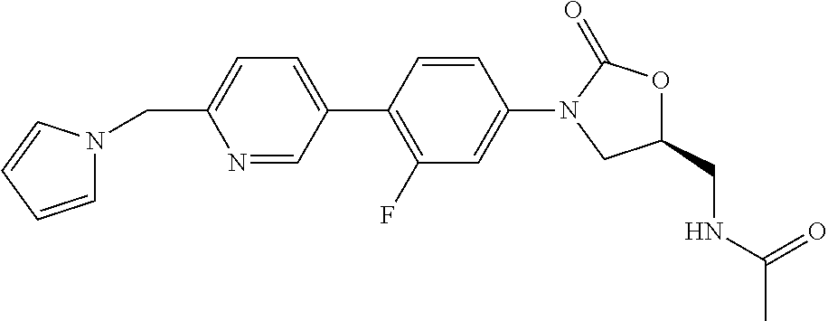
C1=C(C2=C(F)C=C(N3CC(CNC(=O)C)OC3=O)C=C2)C=NC(CN2C=CC=C2)=C1
